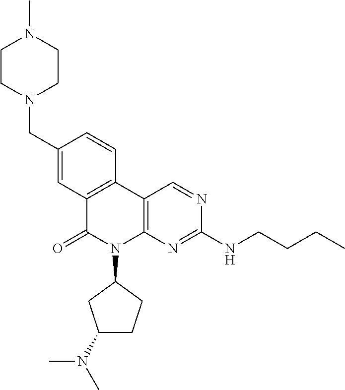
C12=C(C3=C(N(C4CC(N(C)C)CC4)C1=O)N=C(NCCCC)N=C3)C=CC(CN1CCN(C)CC1)=C2
